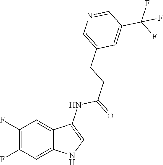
C1(F)=C(F)C=C2C(=C1)C(NC(=O)CCC1=CN=CC(C(F)(F)F)=C1)=CN2
